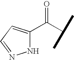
C1(C(C(C)C)=O)=CC=NN1
